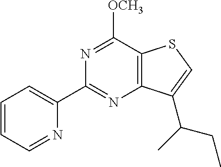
N1=C(C2=CC=CC=N2)N=C([OCH3])C2=C1C(C(C)CC)=CS2
